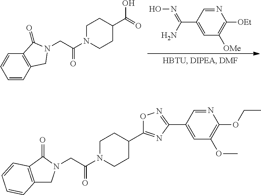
C1=CC2=C(C=C1)C(=O)N(CC(N1CCC(C(=O)O)CC1)=O)C2.N1=CC(C(N)=NO)=CC([OMe])=C1[OEt].C(C(N1CCC(C2=NC(C3=CC(OC)=C(OCC)N=C3)=NO2)CC1)=O)N1CC2=C(C1=O)C=CC=C2
